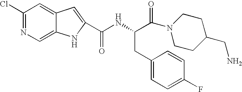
C1(Cl)=NC=C2C(=C1)C=C(C(NC(C(N1CCC(CN)CC1)=O)CC1=CC=C(F)C=C1)=O)N2
